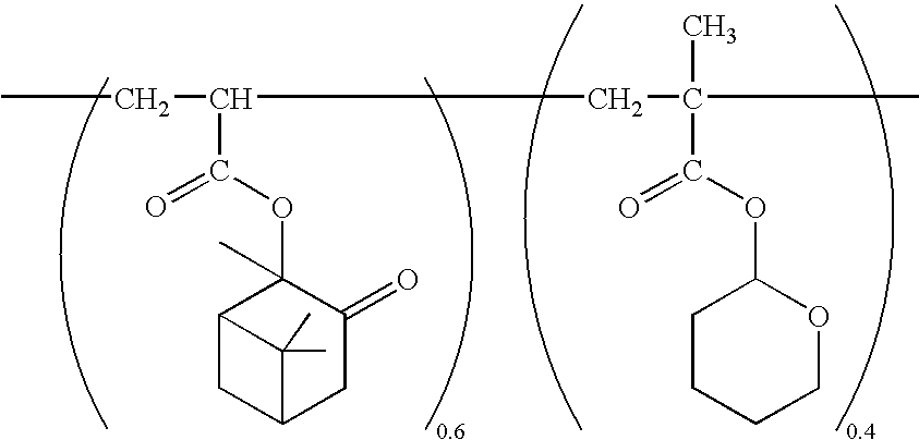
CCC(CC(C)(C)C(OC1CCCCO1)=O)C(OC1(C)C2CC(CC1=O)C2(C)C)=O
